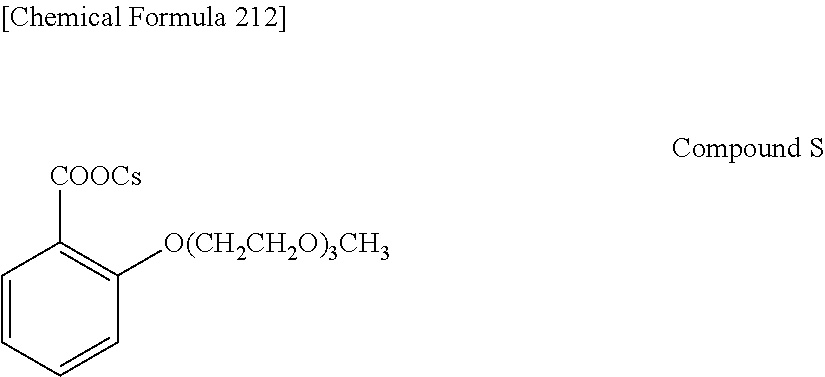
C1=CC=CC([O(CH2CH2O)3CH3])=C1[COOCs]
